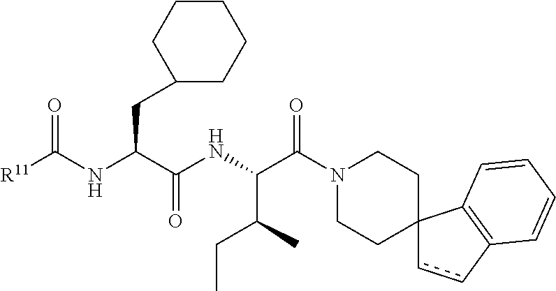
[R11]C(NC(C(NC(C(N1CCC2(CC1)ccC1=C2C=CC=C1)=O)C(CC)C)=O)CC1CCCCC1)=O
